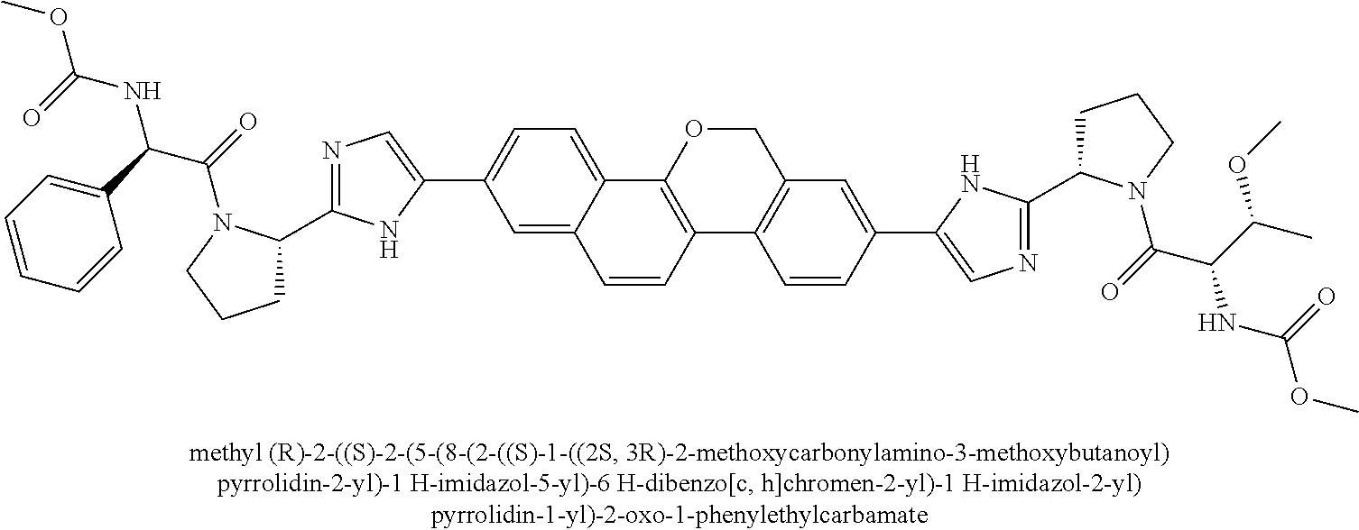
N1=C(C2CCCN2C(=O)C(C2=CC=CC=C2)NC(=O)OC)NC(C2=CC=C3C(=C2)C=CC2=C3OCC3=C2C=CC(C2=CN=C(C4CCCN4C(=O)C(C(C)OC)NC(=O)OC)N2)=C3)=C1
